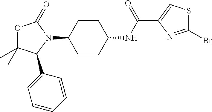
O1C(C)(C)C(C2=CC=CC=C2)N(C2CCC(NC(C3=CSC(Br)=N3)=O)CC2)C1=O
